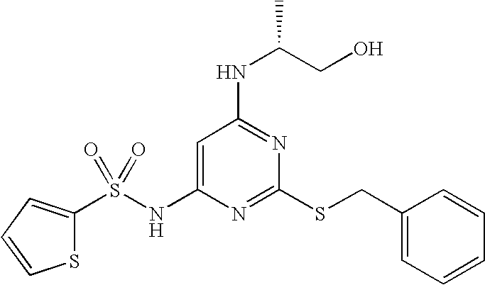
C1=C(NS(C2=CC=CS2)(=O)=O)N=C(SCC2=CC=CC=C2)N=C1NC(CO)C
